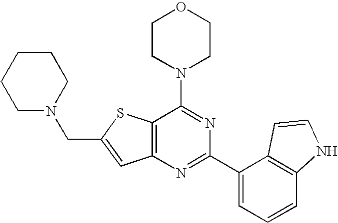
C12=C(N=C(C3=CC=CC4=C3C=CN4)N=C1N1CCOCC1)C=C(CN1CCCCC1)S2
